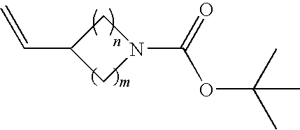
C=CC1CN(C(=O)OC(C)(C)C)C1
